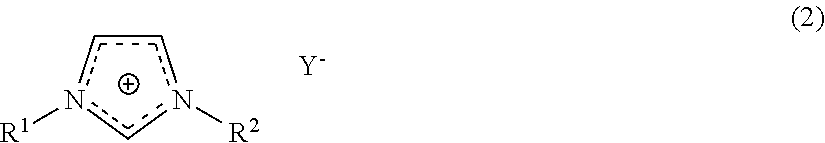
c1cn([R1])cn1[R2].[Y]
